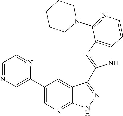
C1=NC=C(C2=CN=C3C(=C2)C(C2=NC4=C(N2)C=CN=C4N2CCCCC2)=N[N H]3)N=C1
